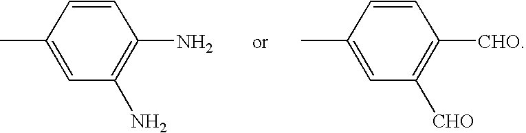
C1=CC(C)=CC(N)=C1N.C1=CC(C)=CC([CHO])=C1[CHO]
